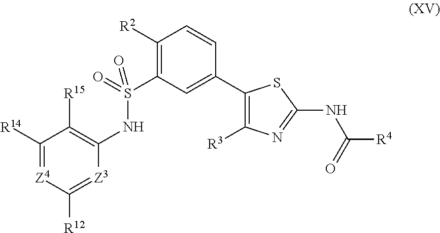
C1([R2])=C(S(=O)(=O)NC2=C([R15])C([R14])=[Z4]C([R12])=[Z3]2)C=C(C2=C([R3])N=C(NC([R4])=O)S2)C=C1
